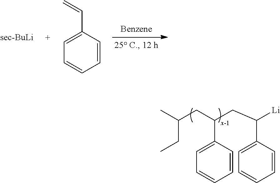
C1=CC(C(CC(C)CC)CC([Li])C2=CC=CC=C2)=CC=C1.C1=CC=C(C=C)C=C1
